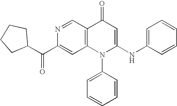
C(C1=CC2=C(C=N1)C(=O)C=C(NC1=CC=CC=C1)N2C1=CC=CC=C1)(=O)C1CCCC1
